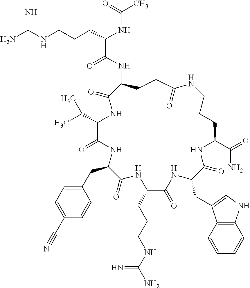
NC(NCCCC(NC(C)=O)C(=O)NC1CCC(=O)NCCCC(C(=O)N)NC(=O)C(CC2=CNC3=C2C=CC=C3)NC(=O)C(CCCNC(N)=N)NC(=O)C(CC2=CC=C(C#N)C=C2)NC(=O)C(C(C)C)NC1=O)=N
